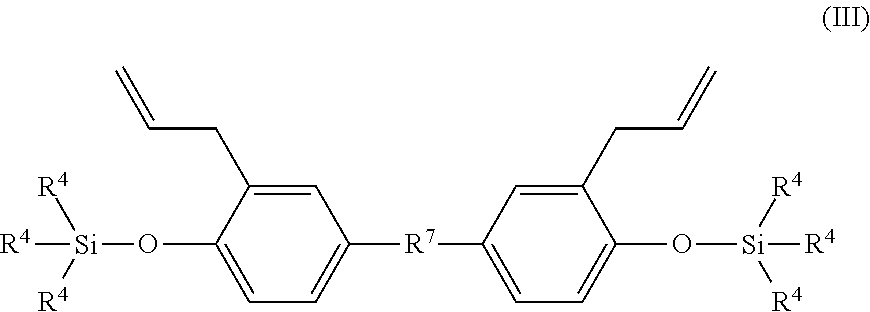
[Si](OC1=CC=C([R7]C2=CC=C(O[Si]([R4])([R4])[R4])C(CC=C)=C2)C=C1CC=C)([R4])([R4])[R4]
